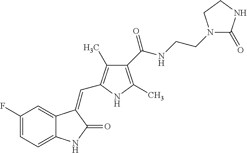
C1(F)=CC=C2C(=C1)C(=CC1=C(C)C(C(NCCN3C(=O)NCC3)=O)=C(C)N1)C(=O)N2
